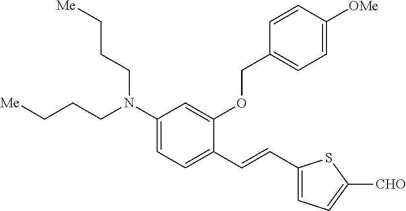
C1(N(CCC[Me])CCC[Me])=CC=C(C=CC2=CC=C([CHO])S2)C(OCC2=CC=C([OMe])C=C2)=C1
